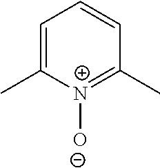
C1=C(C)[N+]([O-])=C(C)C=C1
